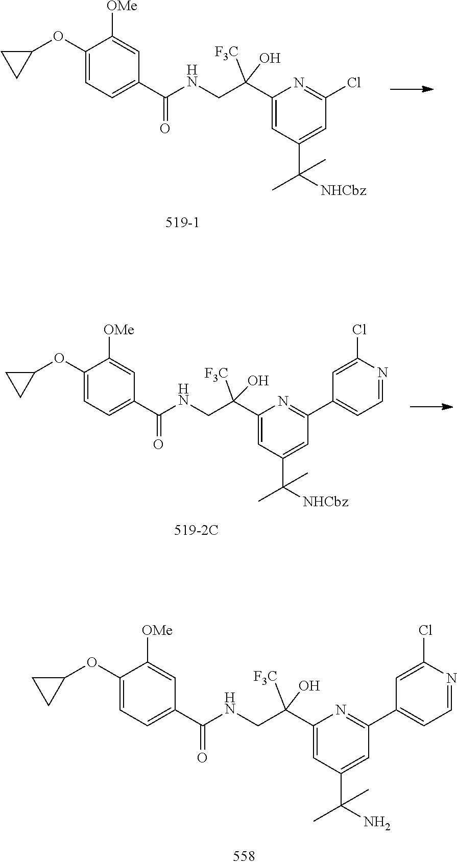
C1([OMe])=CC(C(NCC(C2=CC(C([NHCbz])(C)C)=CC(Cl)=N2)([F3C])O)=O)=CC=C1OC1CC1.C1([OMe])=CC(C(NCC(C2=CC(C([NHCbz])(C)C)=CC(C3=CC=NC(Cl)=C3)=N2)([F3C])O)=O)=CC=C1OC1CC1.C1([OMe])=CC(C(NCC(C2=CC(C(N)(C)C)=CC(C3=CC=NC(Cl)=C3)=N2)([F3C])O)=O)=CC=C1OC1CC1
